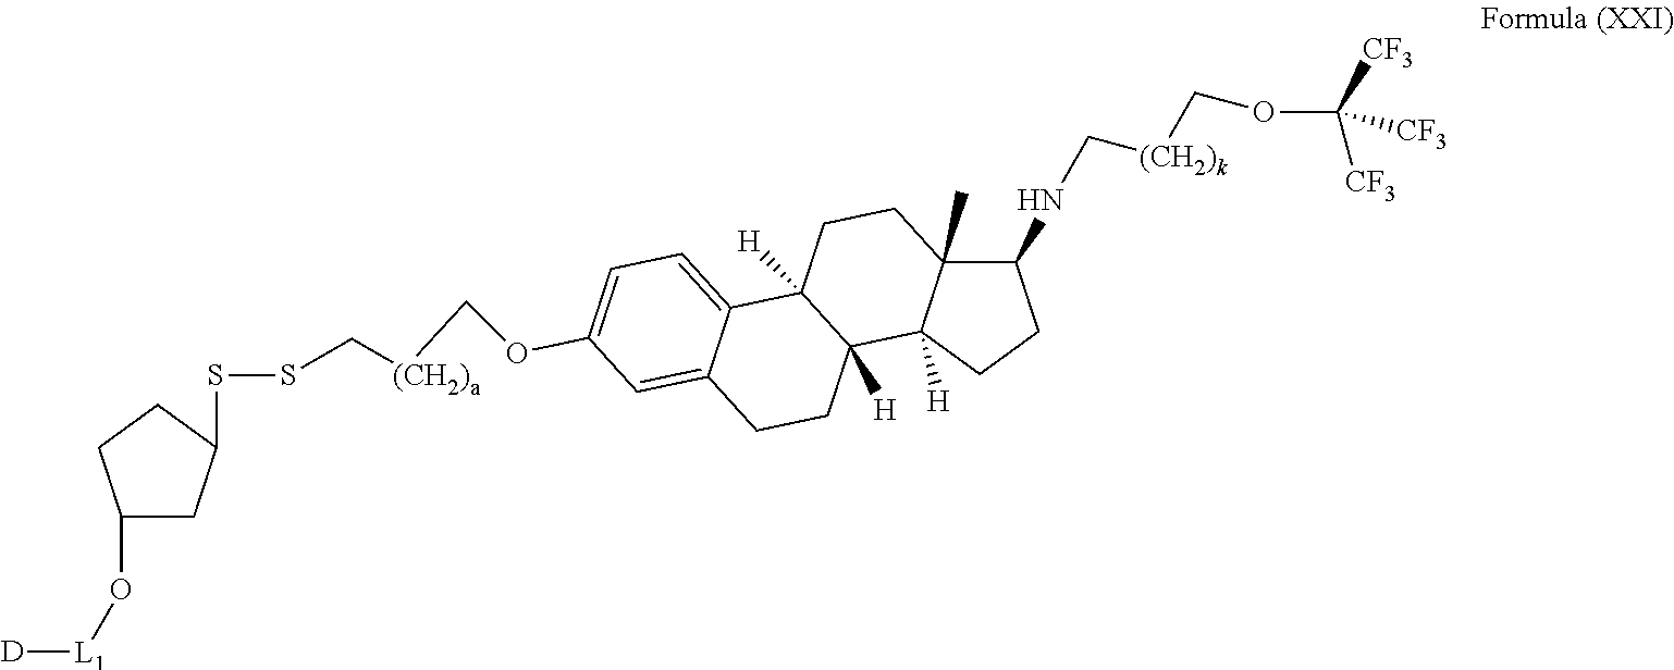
C1(NC[(CH2)k]COC([CF3])([CF3])[CF3])C2(C)C([H])(CC1)C1([H])C([H])(CC2)C2=CC=C(OC[(CH2)a]CSSC3CC(O[L1][D])CC3)C=C2CC1
